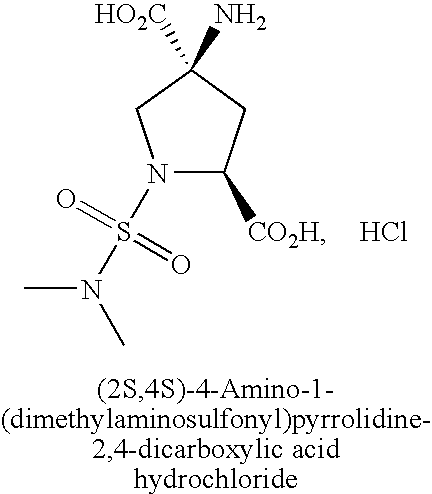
Cl.N1(S(N(C)C)(=O)=O)C([CO2H])CC([HO2C])(N)C1
